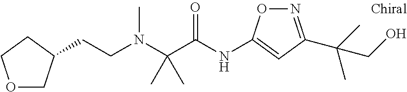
C(N(C)CCC1COCC1)(C(=O)NC1=CC(C(CO)(C)C)=NO1)(C)C
